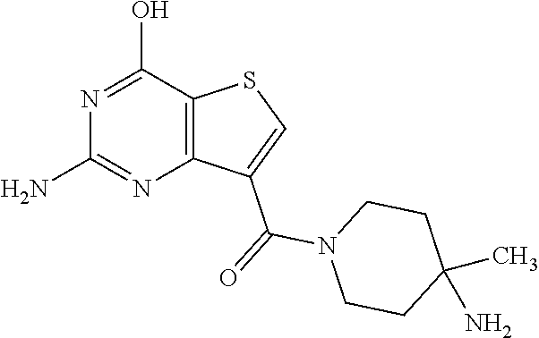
C1(N)=NC2=C(C(O)=N1)SC=C2C(=O)N1CCC(C)(N)CC1
